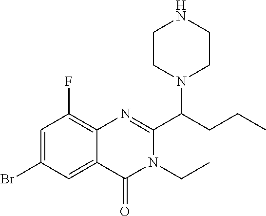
C1CN(C(CCC)C2=NC3=C(F)C=C(Br)C=C3C(=O)N2CC)CCN1
